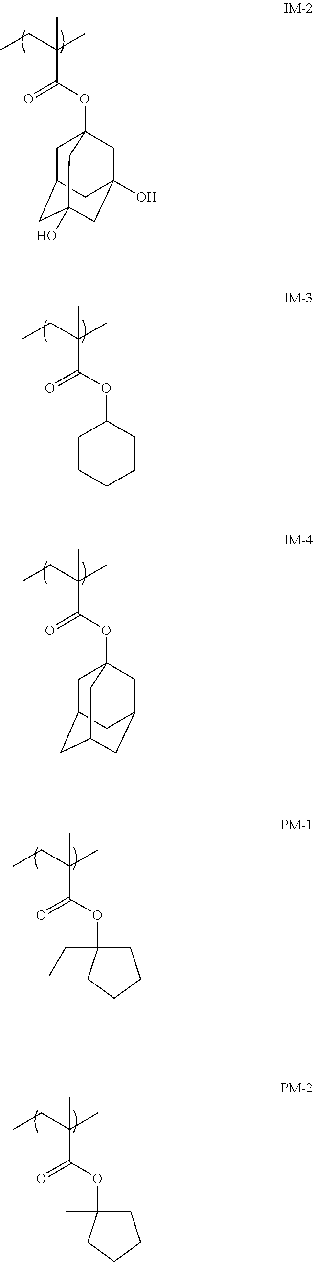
CCC(C(=O)OC12CC3CC(O)(CC(O)(C1)C3)C2)(C)C.CCC(C(=O)OC1CCCCC1)(C)C.CCC(C(=O)OC12CC3CC(CC(C1)C3)C2)(C)C.CCC(C(=O)OC1(CC)CCCC1)(C)C.CCC(C(=O)OC1(C)CCCC1)(C)C
